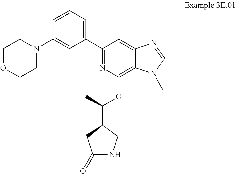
C1(C2=CC=CC(N3CCOCC3)=C2)=NC(OC(C2CNC(=O)C2)C)=C2C(=C1)N=CN2C
